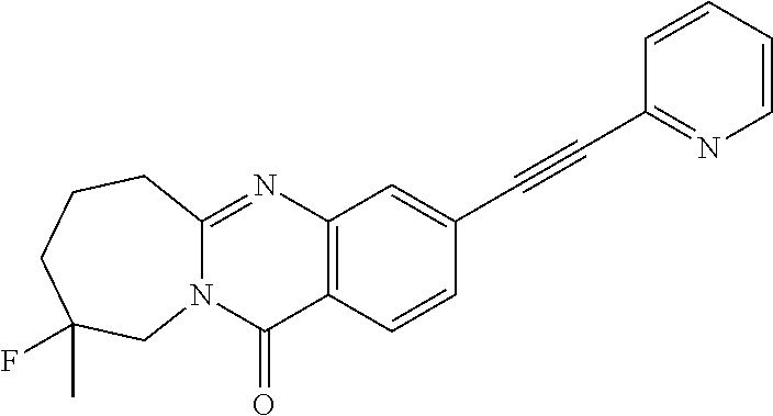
C12=C(C=CC(C#CC3=NC=CC=C3)=C1)C(=O)N1C(=N2)CCCC(C)(F)C1
